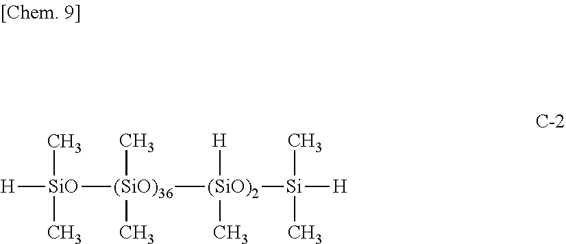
[H][SiO]([(SiO)36](C)(C)[(SiO)2]([H])(C)[Si]([H])(C)C)(C)C
